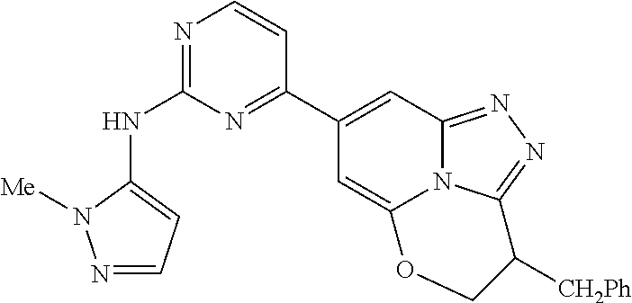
N1=C(NC2=CC=NN2[Me])N=C(C2=CC3=NN=C4N3C(=C2)OCC4[CH2Ph])C=C1
